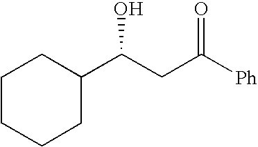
C1CCCC(C(CC([Ph])=O)O)C1
